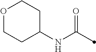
C1(NC(=O)C)CCOCC1
